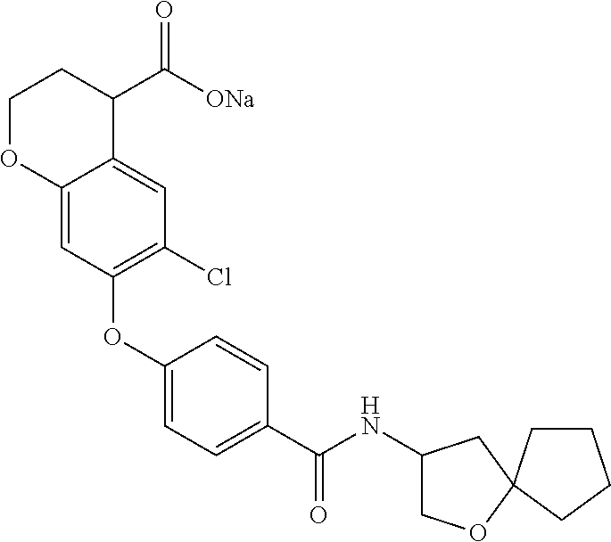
C1(OC2=C(Cl)C=C3C(=C2)OCCC3C([ONa])=O)=CC=C(C(NC2COC3(C2)CCCC3)=O)C=C1
